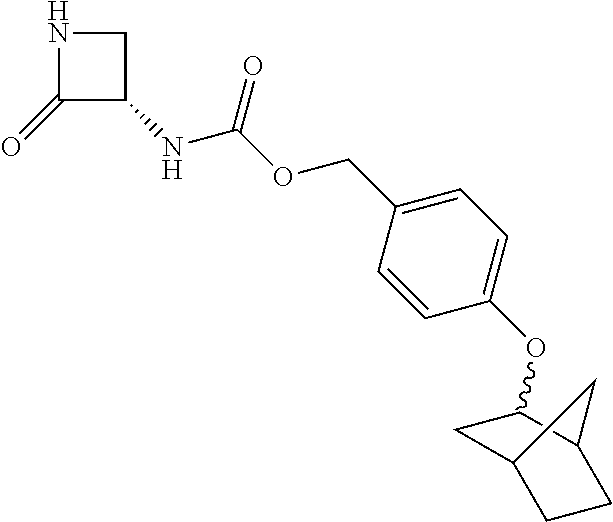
C1(=O)C(NC(OCC2=CC=C(OC3CC4CCC3C4)C=C2)=O)CN1
